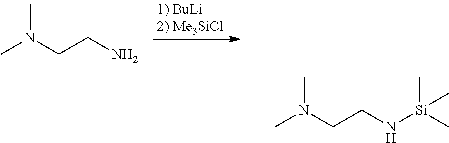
CN(CCN)C.CN(CCN[Si](C)(C)C)C
